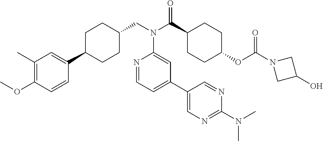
C1(C)=C(OC)C=CC(C2CCC(CN(C(C3CCC(OC(N4CC(O)C4)=O)CC3)=O)C3=CC(C4=CN=C(N(C)C)N=C4)=CC=N3)CC2)=C1
